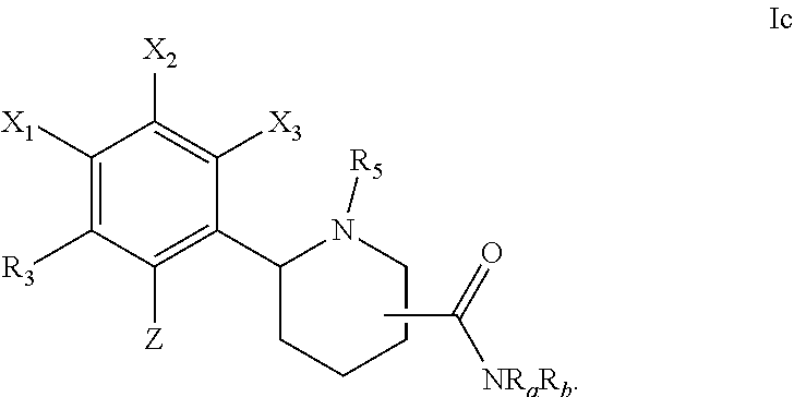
C1([X1])=C([R3])C([Z])=C(C2CCCCN2[R5])C([X3])=C1[X2].CC(=O)[NRaRb]
